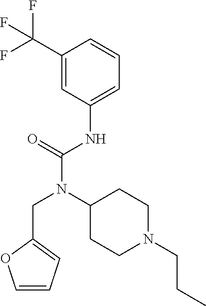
C1(CN(C(NC2=CC=CC(C(F)(F)F)=C2)=O)C2CCN(CCC)CC2)=CC=CO1
